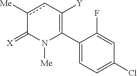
C1(C2=C([Y])cc([Me])C(=[X])N2[Me])=CC=C(Cl)C=C1F
